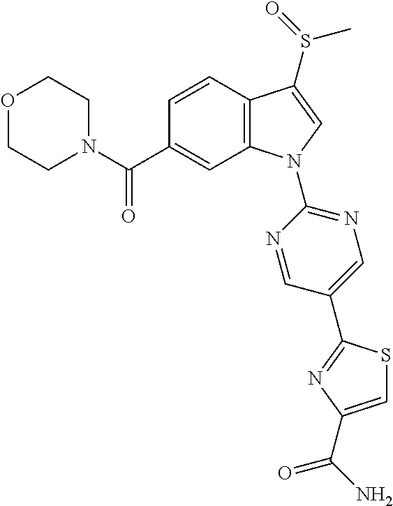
O1CCN(C(C2=CC3=C(C=C2)C(S(=O)C)=CN3C2=NC=C(C3=NC(C(N)=O)=CS3)C=N2)=O)CC1
